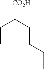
C(C(CCCC)[CO2H])C
